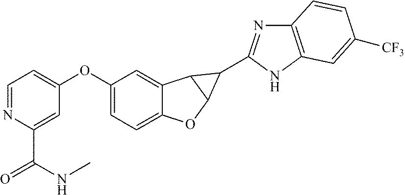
C12=CC=C(OC3=CC=NC(C(=O)NC)=C3)C=C1C1C(O2)C1C1=NC2=C(N1)C=C([CF3])C=C2
